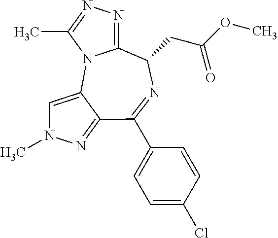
C1=C2C(=NN1C)C(C1=CC=C(Cl)C=C1)=NC(CC(OC)=O)C1=NN=C(C)N21
